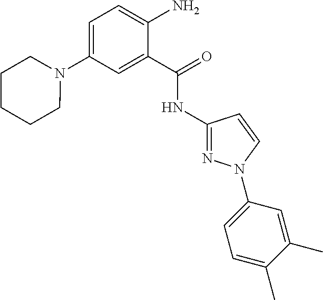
C1(NC(C2=CC(N3CCCCC3)=CC=C2N)=O)=NN(C2=CC=C(C)C(C)=C2)C=C1
